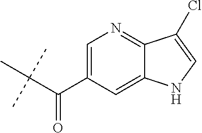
C(C(C1=CN=C2C(=C1)NC=C2Cl)=O)(C)(C)C
